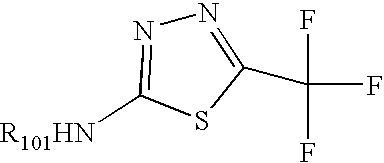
N1=C(C(F)(F)F)SC([R101HN])=N1
